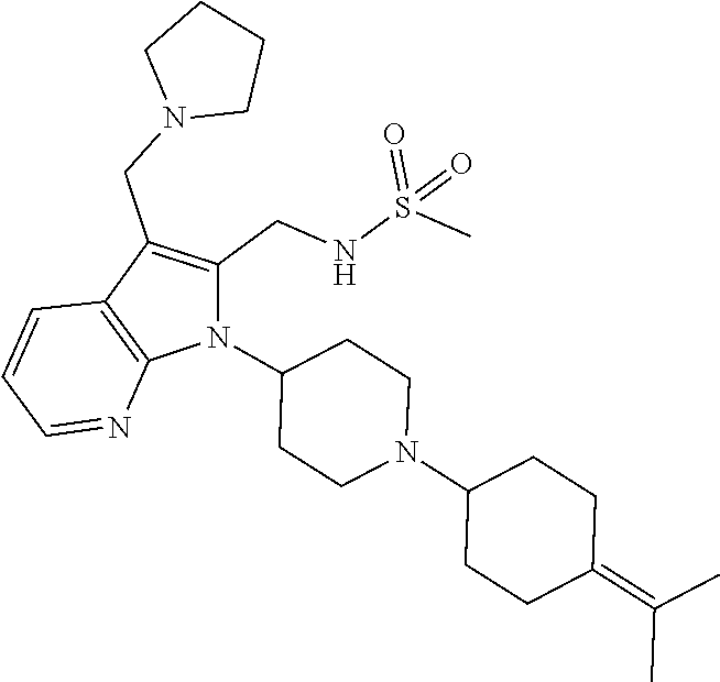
C1(CNS(=O)(C)=O)=C(CN2CCCC2)C2=C(N1C1CCN(C3CCC(=C(C)C)CC3)CC1)N=CC=C2
